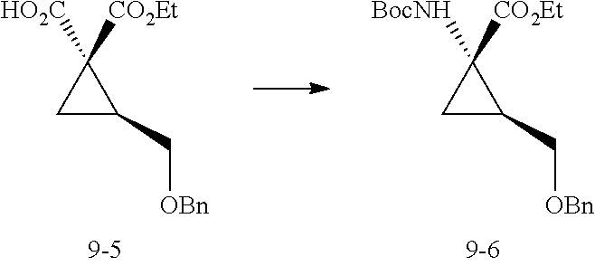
C1C(C[OBn])C1([BocNH])[CO2Et].C1C(C[OBn])C1([HO2C])[CO2Et]
